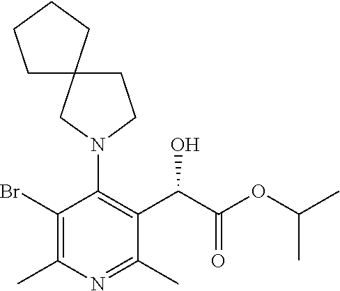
BrC1=C(C)N=C(C)C(C(O)C(=O)OC(C)C)=C1N1CCC2(C1)CCCC2
